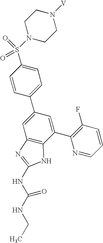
C1=CC(C2=CC3=C(C(C4=C(F)C=CC=N4)=C2)NC(NC(NCC)=O)=N3)=CC=C1S(N1CCN([V])CC1)(=O)=O
